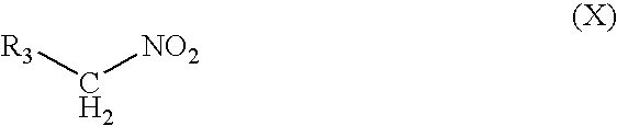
[R3]C[NO2]
